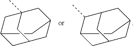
C12(C)CC3CC(CC(C1)C3)C2.C12CC3CC(CC(C1C)C3)C2
